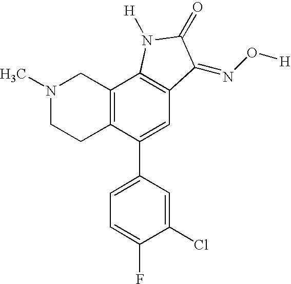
N1(C)CCC2=C(C1)C1=C(C=C2C2=CC=C(F)C(Cl)=C2)C(=NO[H])C(=O)N1[H]
